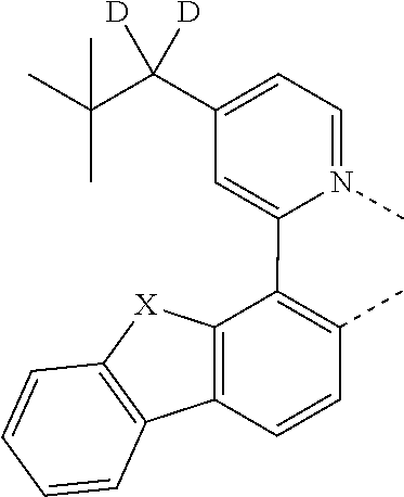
C1=N(C)C(C2=C(C)C=CC3=C2[X]C2=C3C=CC=C2)=CC(C(C(C)(C)C)([D])[D])=C1
